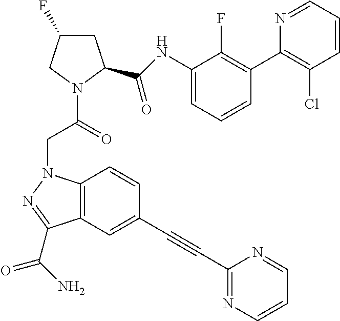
C12=C(C(C(N)=O)=NN1CC(N1C(C(=O)NC3=CC=CC(C4=C(Cl)C=CC=N4)=C3F)CC(F)C1)=O)C=C(C#CC1=NC=CC=N1)C=C2
